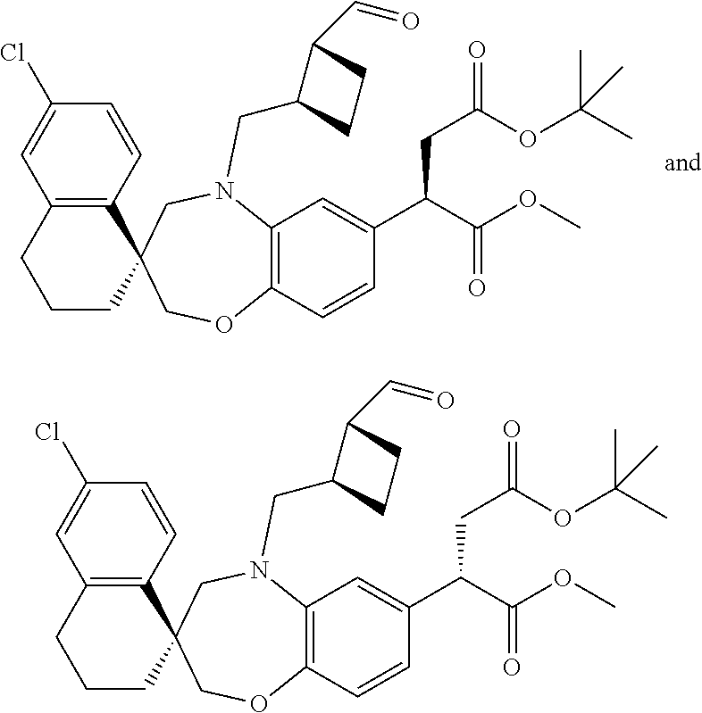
C12=C(CCCC13COC1=C(N(CC4C(C=O)CC4)C3)C=C(C(C(OC)=O)CC(OC(C)(C)C)=O)C=C1)C=C(Cl)C=C2.C12=C(CCCC13COC1=C(N(CC4C(C=O)CC4)C3)C=C(C(C(OC)=O)CC(OC(C)(C)C)=O)C=C1)C=C(Cl)C=C2
